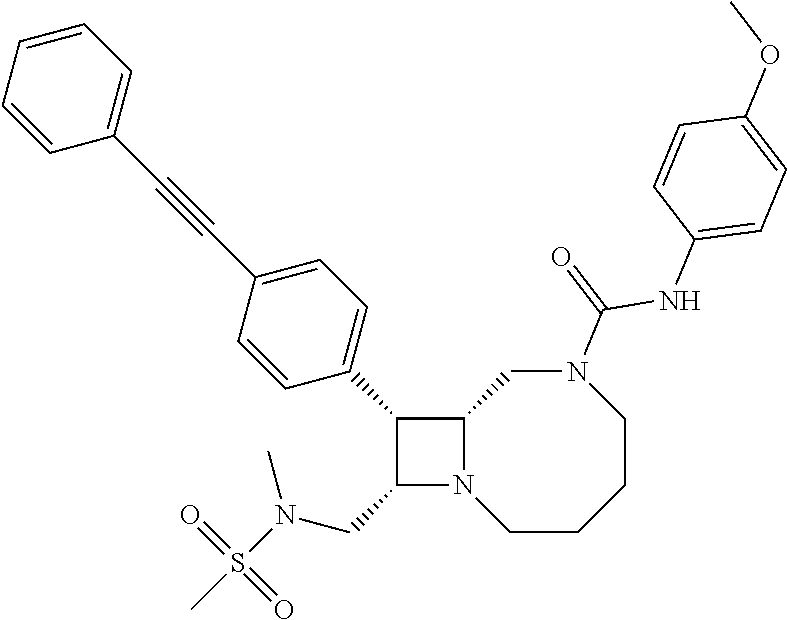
C1(CN(C)S(C)(=O)=O)N2C(C1C1=CC=C(C#CC3=CC=CC=C3)C=C1)CN(C(=O)NC1=CC=C(OC)C=C1)CCCC2
